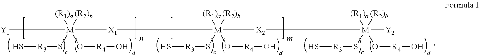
[Y1][M]([X1]C[M]([X2]C[M]([Y2])([(R1)a])([(R2)b])(S[R3]S)O[R4]O)([(R1)a])([(R2)b])(S[R3]S)O[R4]O)([(R1)a])([(R2)b])(S[R3]S)O[R4]O
